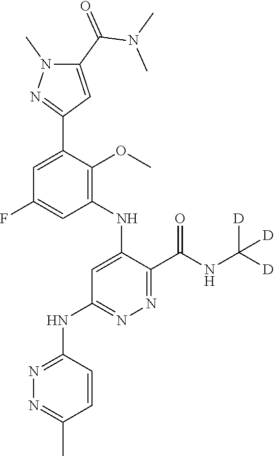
C1=C(F)C=C(C2=NN(C)C(C(=O)N(C)C)=C2)C(OC)=C1NC1=CC(NC2=NN=C(C)C=C2)=NN=C1C(NC([D])([D])[D])=O
